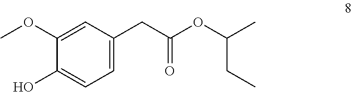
C1(OC)=CC(CC(OC(C)CC)=O)=CC=C1O
